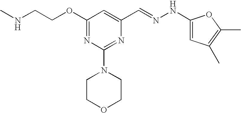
C(COC1=NC(N2CCOCC2)=NC(C=NNC2=CC(C)=C(C)O2)=C1)NC
